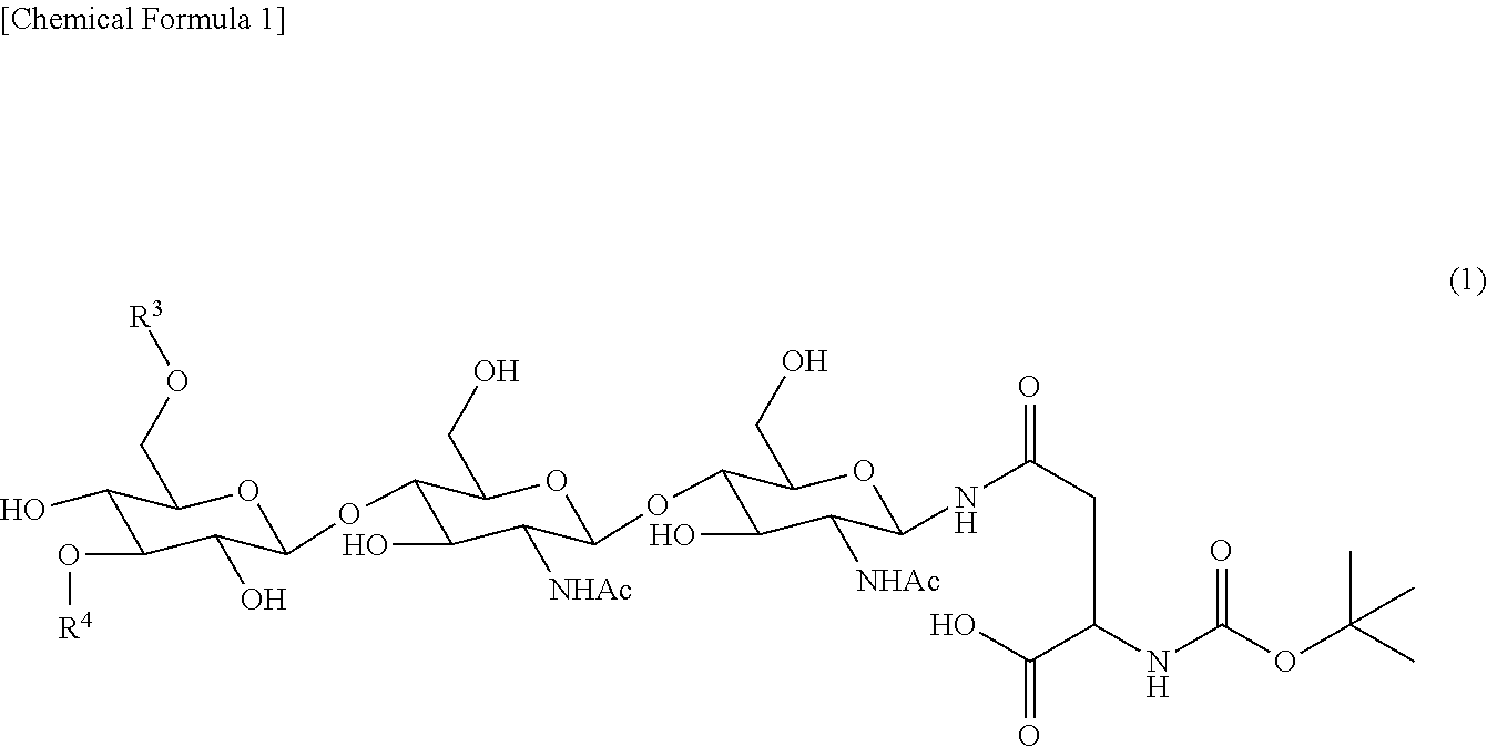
C1(O)C(O[R4])C(O)C(OC2C(O)C([NHAc])C(OC3C(O)C([NHAc])C(NC(=O)CC(NC(OC(C)(C)C)=O)C(O)=O)OC3CO)OC2CO)OC1CO[R3]
